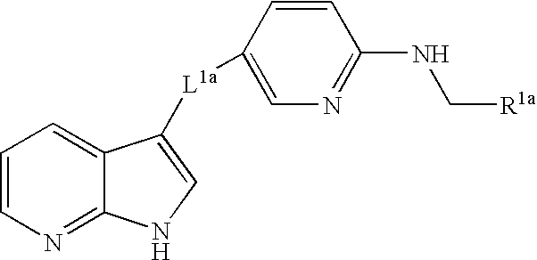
C1=CN=C2C(=C1)C([L1a]C1=CN=C(NC[R1a])C=C1)=CN2
